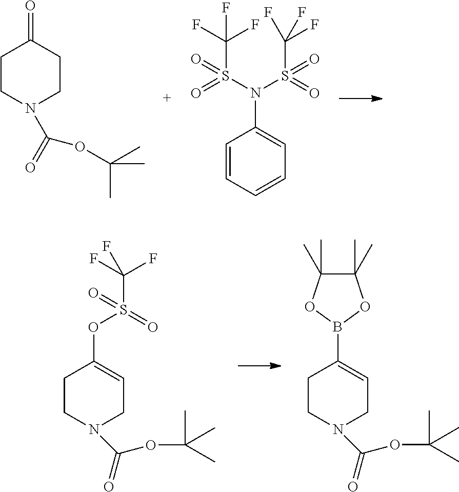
C1CN(C(=O)OC(C)(C)C)CCC1=O.C1=CC=CC=C1N(S(C(F)(F)F)(=O)=O)S(C(F)(F)F)(=O)=O.C1CN(C(=O)OC(C)(C)C)CC=C1OS(C(F)(F)F)(=O)=O.C1CN(C(=O)OC(C)(C)C)CC=C1B1OC(C)(C)C(C)(C)O1
